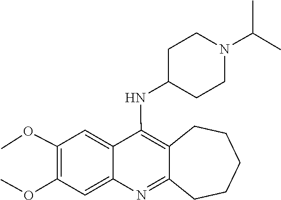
COC1=C(OC)C=C2C(=C1)N=C1CCCCCC1=C2NC1CCN(C(C)C)CC1
